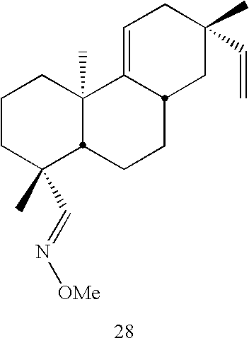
C1CC(C=N[OMe])(C)C2C(C)(C1)C1=CCC(C)(C=C)CC1CC2
